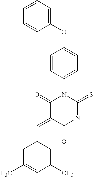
C1(OC2=CC=C(N3C(=O)C(=CC4CC(C)=CC(C)C4)C(=O)NC3=S)C=C2)=CC=CC=C1
